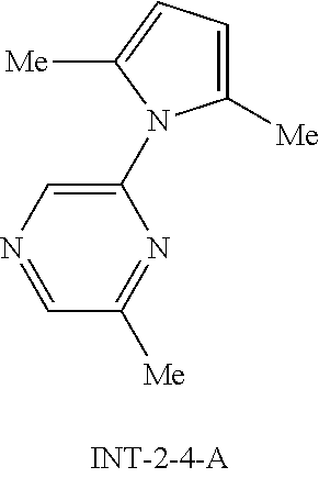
C1=NC=C(N2C([Me])=CC=C2[Me])N=C1[Me]
